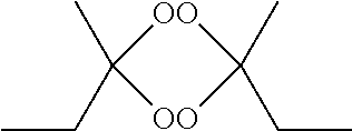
C1(C)(CC)[OO]C(C)(CC)[OO]1
